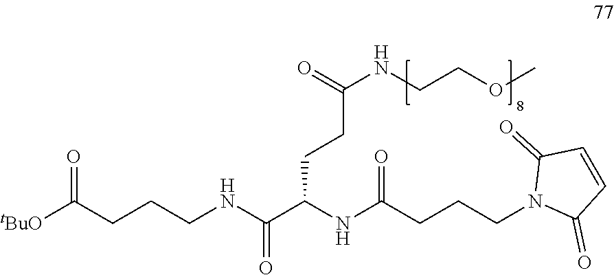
[tBuO]C(=O)CCCNC(C(NC(CCCN1C(=O)C=CC1=O)=O)CCC(NCCOC)=O)=O
